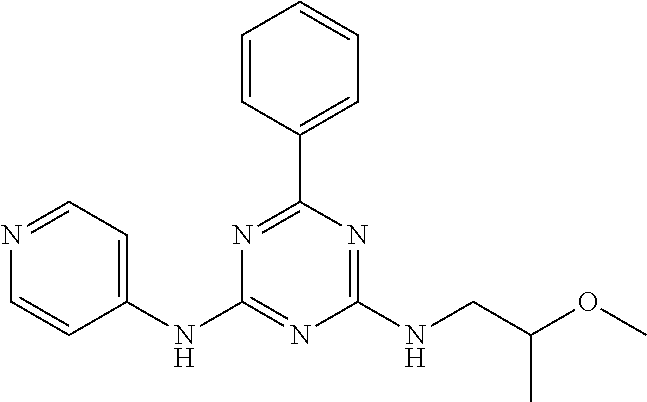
C1(NC2=CC=NC=C2)=NC(NCC(OC)C)=NC(C2=CC=CC=C2)=N1
